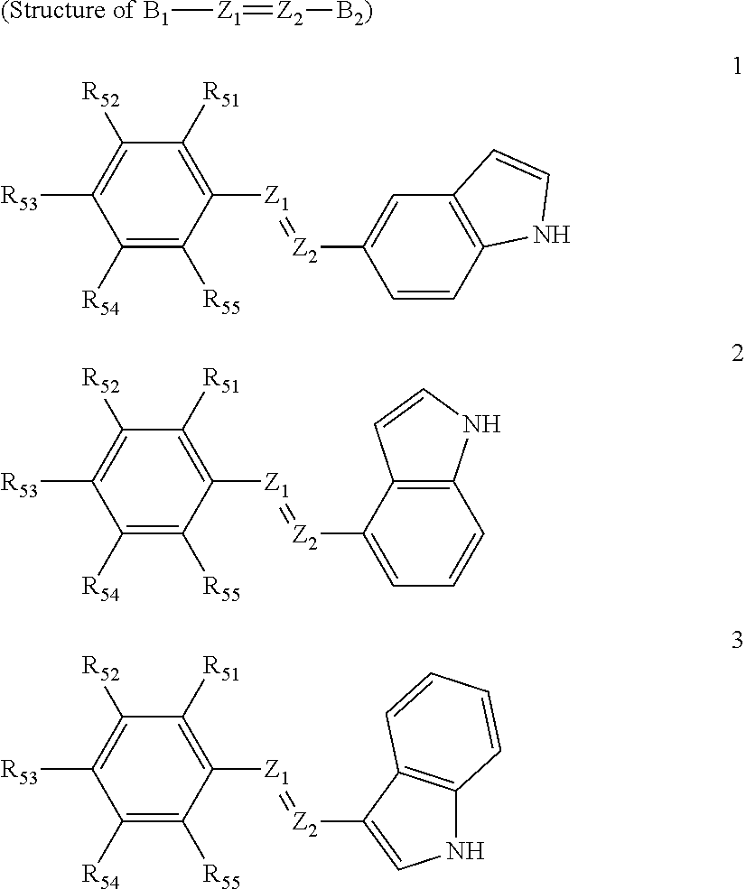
[(Structure of B1][Z1]=[Z2][B2)].C1([R54])=C([R55])C([Z1]=[Z2]C2=CC3=C(C=C2)NC=C3)=C([R51])C([R52])=C1[R53].C1([R54])=C([R55])C([Z1]=[Z2]C2=CC=CC3=C2C=CN3)=C([R51])C([R52])=C1[R53].C1([R54])=C([R55])C([Z1]=[Z2]C2=CNC3=C2C=CC=C3)=C([R51])C([R52])=C1[R53]
